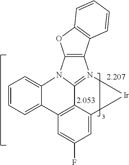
[2.207].[2.053].C1=CC=C2C(=C1)N1C3=N(C4=C1OC1=C4C=CC=C1)[Ir]C1=CC(F)=CC2=C13
